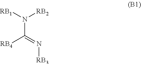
N(C(=N[RB3])[RB4])([RB1])[RB2]
